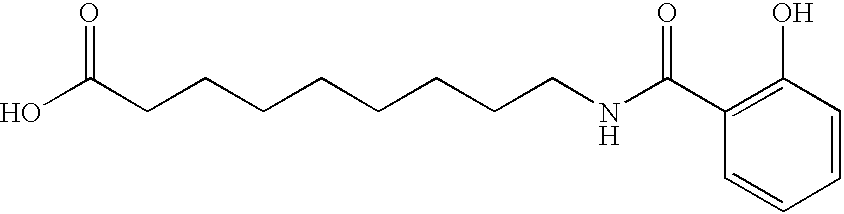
C(CCCCCCCNC(C1=C(O)C=CC=C1)=O)C(O)=O
